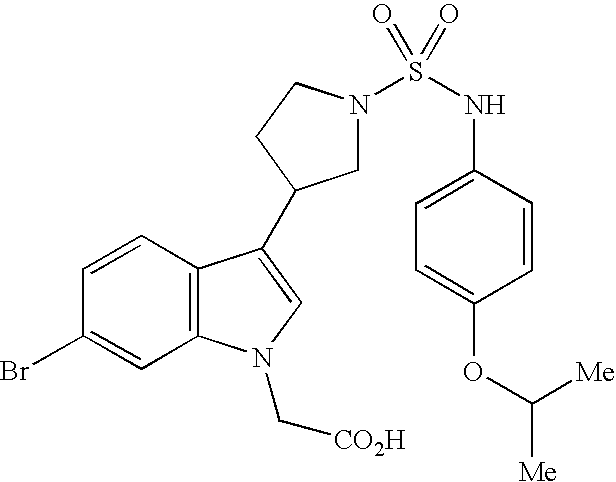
C1N(S(NC2=CC=C(OC([Me])[Me])C=C2)(=O)=O)CCC1C1=CN(C[CO2H])C2=C1C=CC(Br)=C2
